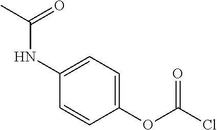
C1(OC(Cl)=O)=CC=C(NC(C)=O)C=C1
